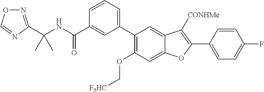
C(NC(C1=CC(C2=C(OC[F2HC])C=C3C(=C2)C([CONHMe])=C(C2=CC=C(F)C=C2)O3)=CC=C1)=O)(C)(C)C1=NOC=N1
